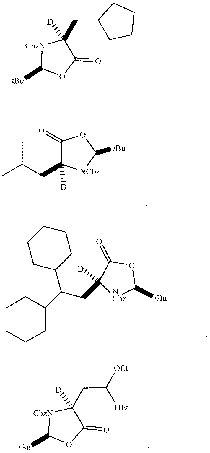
C1(CC2([D])C(=O)OC([tBu])[CbzN]2)CCCC1.C1(=O)C(CC(C)C)([D])[NCbz]C([tBu])O1.C1CCCC(C(C2CCCCC2)CC2([D])[NCbz]C([tBu])OC2=O)C1.C1([tBu])OC(=O)C(CC([OEt])[OEt])([D])[CbzN]1
